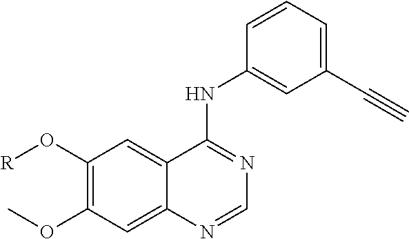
C1(O[R])=C(OC)C=C2C(=C1)C(NC1=CC(C#C)=CC=C1)=NC=N2
